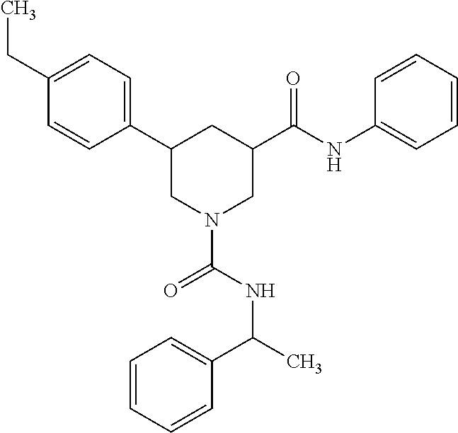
C1(CC)=CC=C(C2CN(C(NC(C)C3=CC=CC=C3)=O)CC(C(NC3=CC=CC=C3)=O)C2)C=C1
